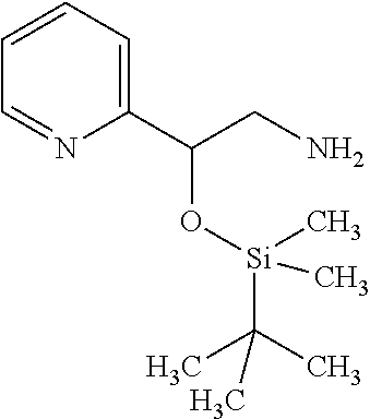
C1(C(O[Si](C)(C)C(C)(C)C)CN)=CC=CC=N1
